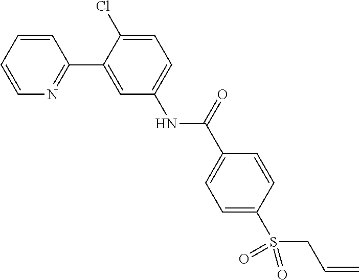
C1=CC=CN=C1C1=CC(NC(C2=CC=C(S(CC=C)(=O)=O)C=C2)=O)=CC=C1Cl
